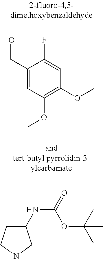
C1(C=O)=CC(OC)=C(OC)C=C1F.C1(NC(OC(C)(C)C)=O)CCNC1
